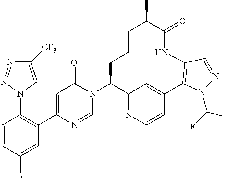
C12=NC=CC(=C1)C1=C(NC(=O)C(C)CCCC2N2C(=O)C=C(C3=C(N4C=C([CF3])N=N4)C=CC(F)=C3)N=C2)C=NN1C(F)F
